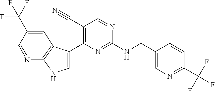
C(NC1=NC(C2=CNC3=C2C=C(C(F)(F)F)C=N3)=C(C#N)C=N1)C1=CN=C(C(F)(F)F)C=C1
